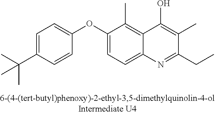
C1=C(C(C)(C)C)C=CC(OC2=CC=C3C(=C2C)C(O)=C(C)C(CC)=N3)=C1
